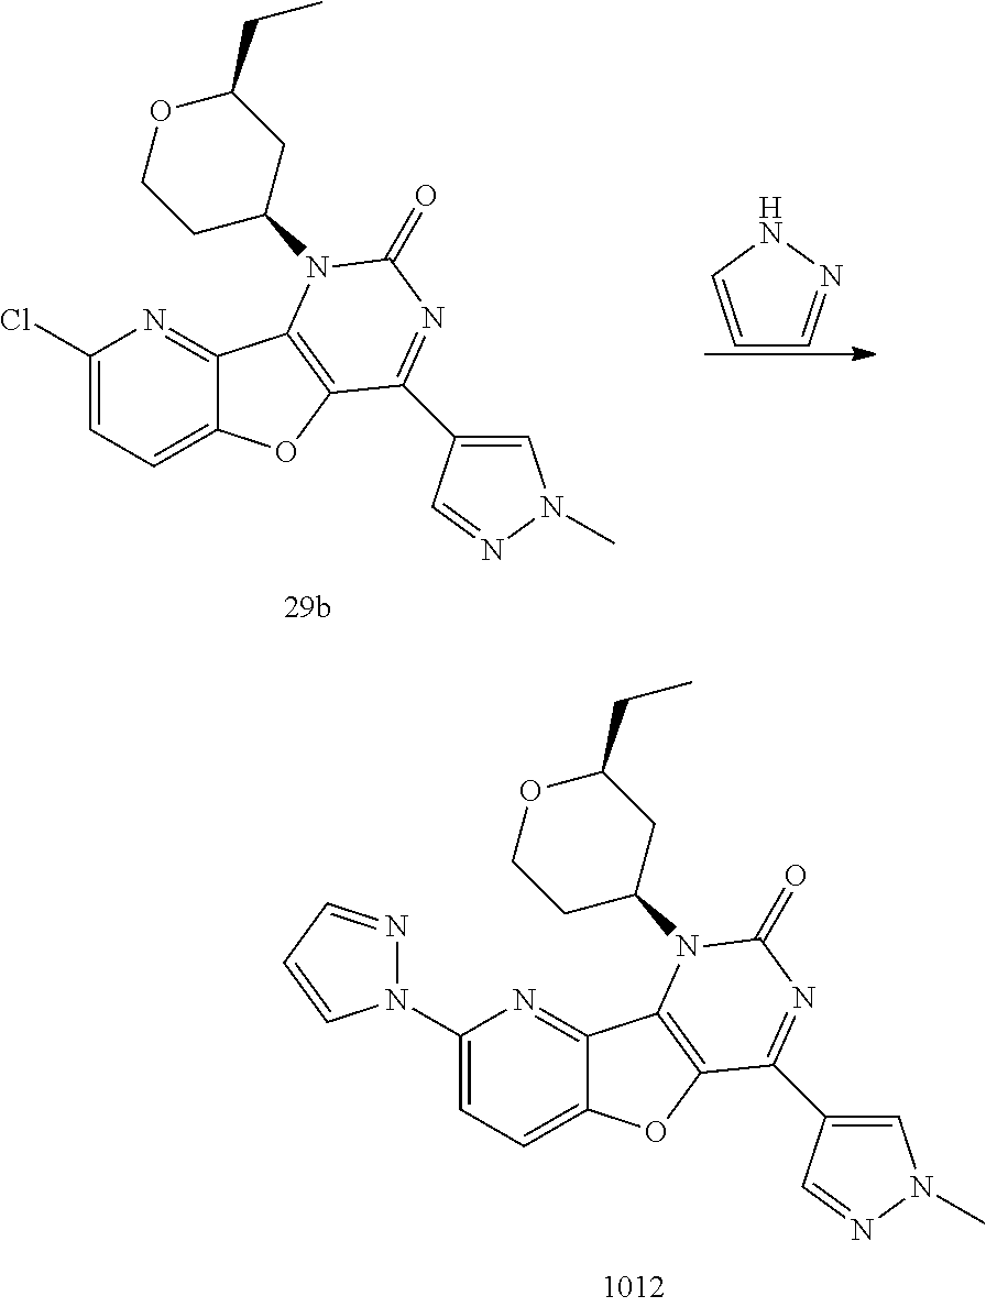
C1(Cl)=CC=C2C(=N1)C1=C(O2)C(C2=CN(C)N=C2)=NC(=O)N1C1CCOC(CC)C1.C1=CNN=C1.C1(N2N=CC=C2)=CC=C2C(=N1)C1=C(O2)C(C2=CN(C)N=C2)=NC(=O)N1C1CCOC(CC)C1
